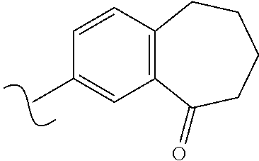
CC1=CC2=C(C=C1)CCCCC2=O
